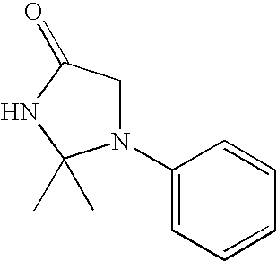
C1=CC=CC(N2CC(=O)NC2(C)C)=C1
